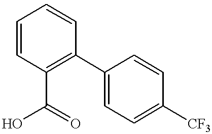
C1=CC(C(O)=O)=C(C2=CC=C([CF3])C=C2)C=C1
